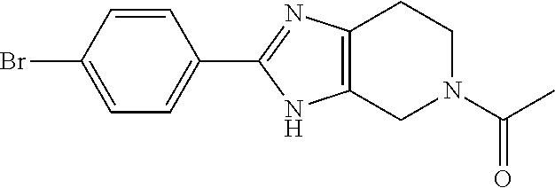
C1=CC(C2=NC3=C(N2)CN(C(C)=O)CC3)=CC=C1Br
